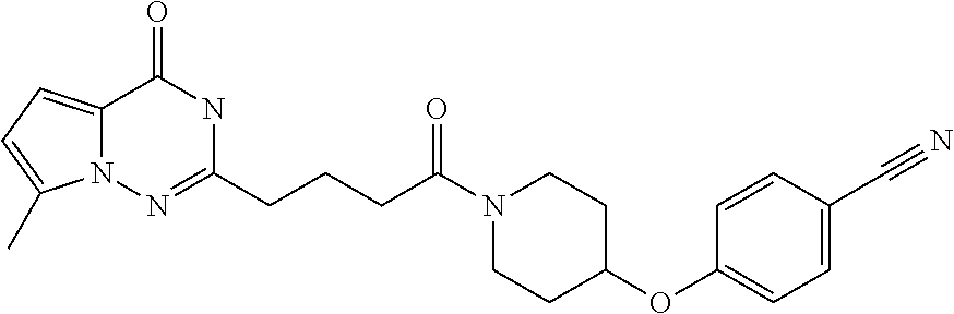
C12=CC=C(C)N1N=C(CCCC(N1CCC(OC3=CC=C(C#N)C=C3)CC1)=O)NC2=O
